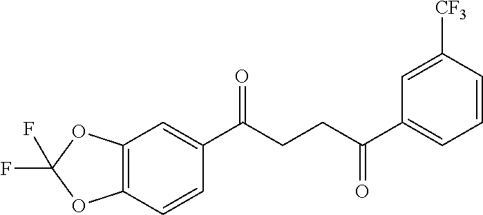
C12=C(C=CC(C(CCC(C3=CC=CC([CF3])=C3)=O)=O)=C1)OC(F)(F)O2
